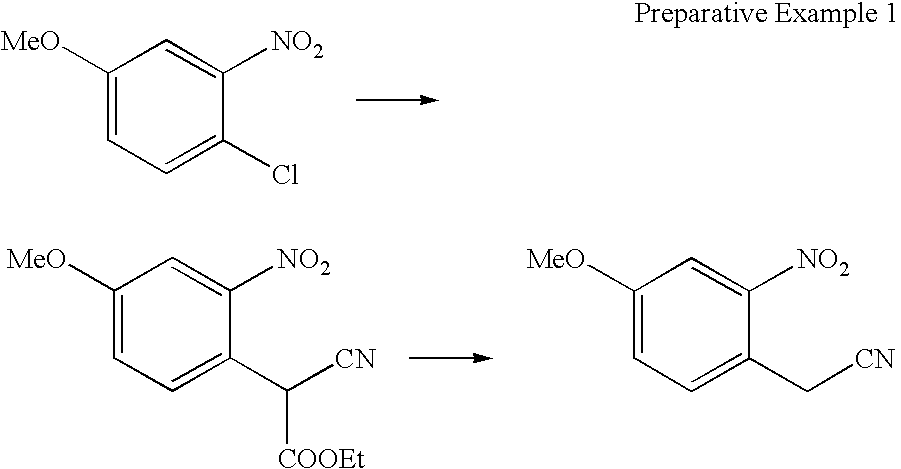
C1([MeO])=CC=C(Cl)C([NO2])=C1.C1([MeO])=CC=C(C([CN])[COOEt])C([NO2])=C1.C1([MeO])=CC=C(C[CN])C([NO2])=C1
